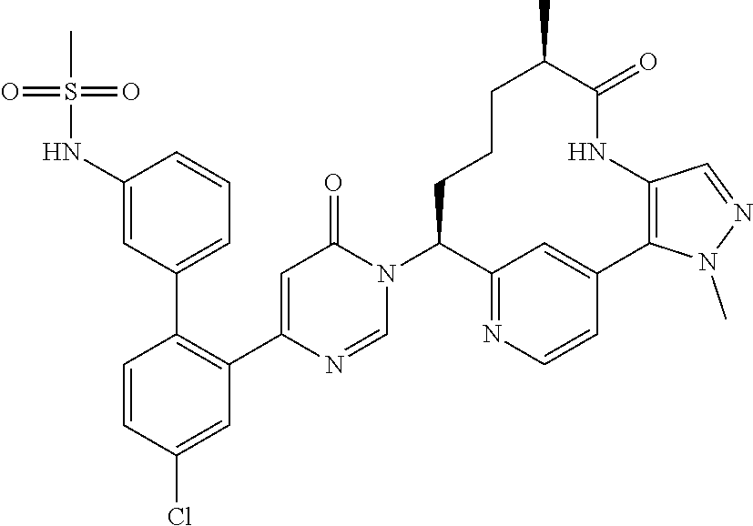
C1=CC(Cl)=CC(C2=CC(=O)N(C3C4=NC=CC(=C4)C4=C(NC(=O)C(C)CCC3)C=NN4C)C=N2)=C1C1=CC=CC(NS(=O)(=O)C)=C1
